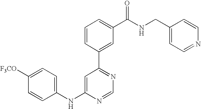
C1(NC2=CC(C3=CC(C(NCC4=CC=NC=C4)=O)=CC=C3)=NC=N2)=CC=C([F3CO])C=C1
